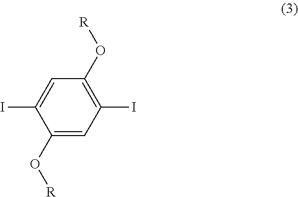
C1(O[R])=CC(I)=C(O[R])C=C1I
